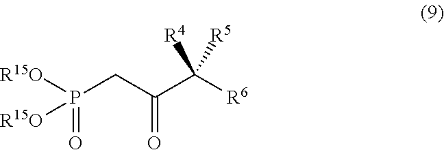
C(P([R15O])([R15O])=O)C(C([R6])([R4])[R5])=O
